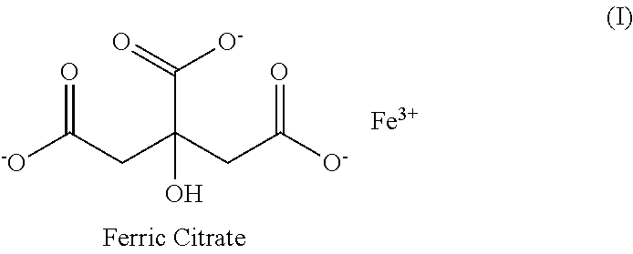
[-O]C(CC(CC([O-])=O)(C([O-])=O)O)=O.[Fe]
